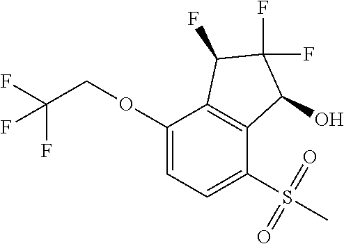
C1(OCC(F)(F)F)=CC=C(S(=O)(=O)C)C2=C1C(F)C(F)(F)C2O
